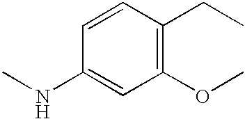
C1=CC(NC)=CC(OC)=C1CC
